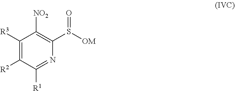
C1([R2])=C([R3])C([NO2])=C(S([OM])=O)N=C1[R1]
